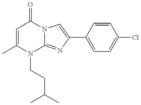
C1=C(C)N(CCC(C)C)C2=NC(C3=CC=C(Cl)C=C3)=CN2C1=O
